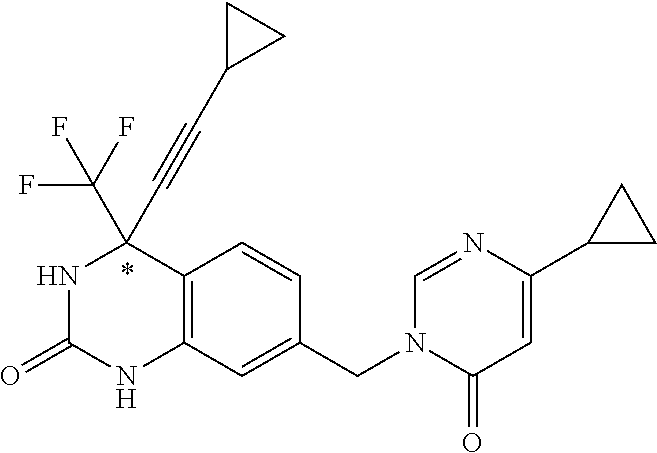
N1C(=O)NC2=C(C1(C#CC1CC1)C(F)(F)F)C=CC(CN1C(=O)C=C(C3CC3)N=C1)=C2
